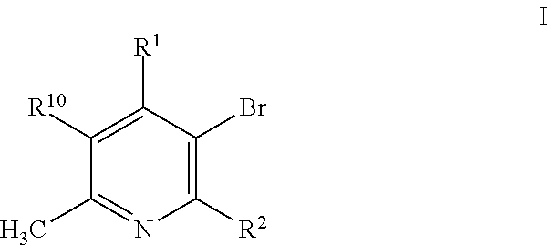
N1=C(C)C([R10])=C([R1])C(Br)=C1[R2]
